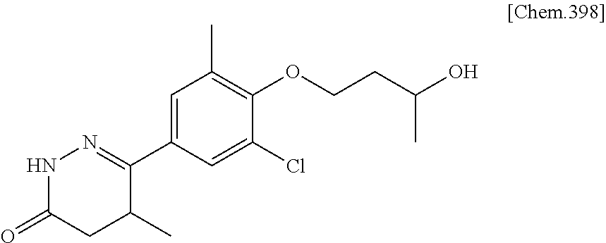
N1C(=O)CC(C)C(C2=CC(C)=C(OCCC(O)C)C(Cl)=C2)=N1
